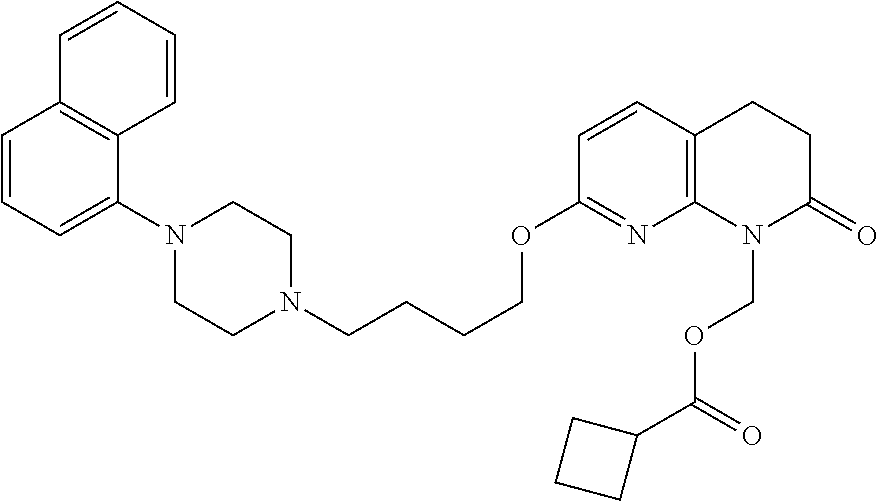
C1=CC=C(N2CCN(CCCCOC3=NC4=C(C=C3)CCC(=O)N4COC(=O)C3CCC3)CC2)C2=C1C=CC=C2
